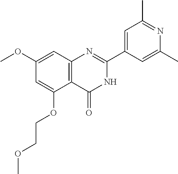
COC1=CC2=C(C(OCCOC)=C1)C(=O)NC(C1=CC(C)=NC(C)=C1)=N2
